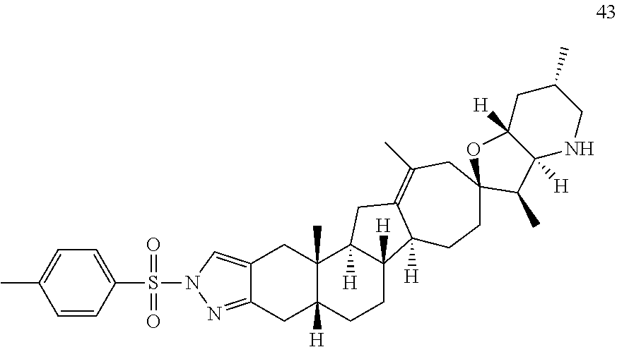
C12=CN(S(C3=CC=C(C)C=C3)(=O)=O)N=C1CC1([H])C(C)(C2)C2([H])C([H])(CC1)C1([H])C(=C(C)CC3(CC1)OC1([H])C([H])(NCC(C)C1)C3C)C2
